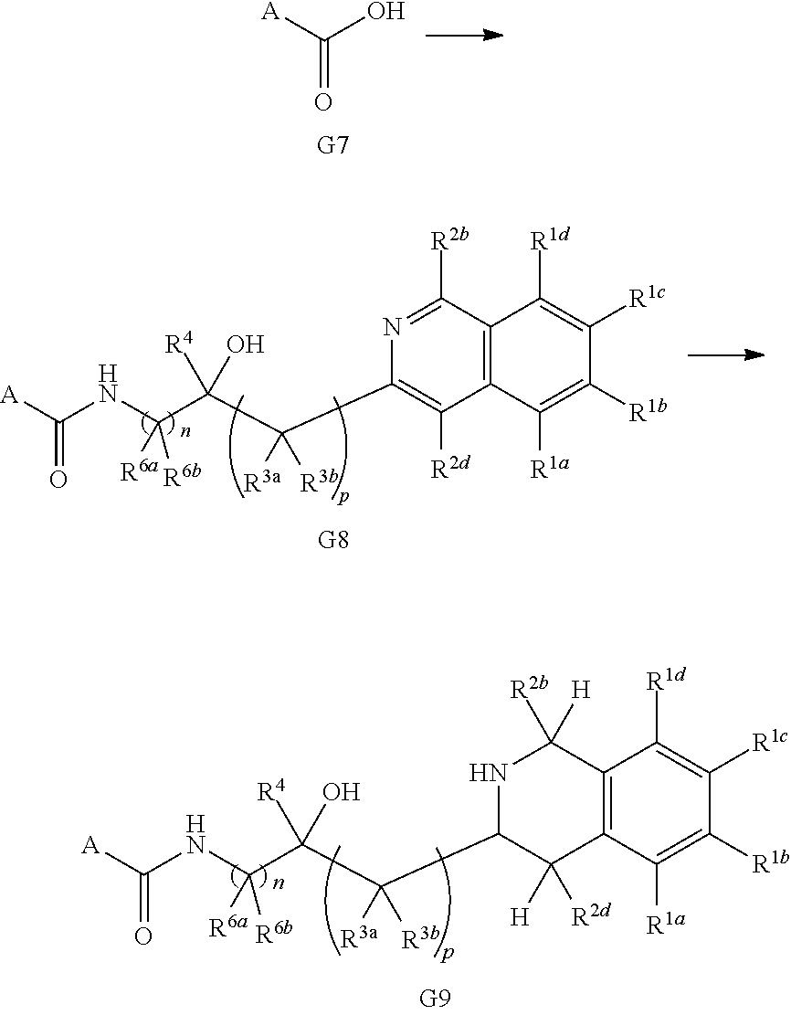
N(C(C(C(C1C([R2d])([H])C2=C(C([R2b])([H])N1)C([R1d])=C([R1c])C([R1b])=C2[R1a])([R3a])[R3b])([R4])O)([R6b])[R6a])C([A])=O.[A]C(O)=O.N(C(C(C(C1=C([R2d])C2=C(C([R2b])=N1)C([R1d])=C([R1c])C([R1b])=C2[R1a])([R3a])[R3b])([R4])O)([R6b])[R6a])C([A])=O
